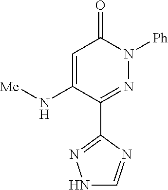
C1=C(N[Me])C(C2=NNC=N2)=NN([Ph])C1=O
